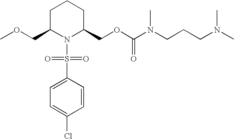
C1C(COC)N(S(C2=CC=C(Cl)C=C2)(=O)=O)C(COC(N(CCCN(C)C)C)=O)CC1
